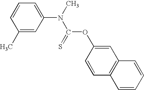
C1(C)=CC(N(C)C(=S)OC2=CC3=C(C=C2)C=CC=C3)=CC=C1
